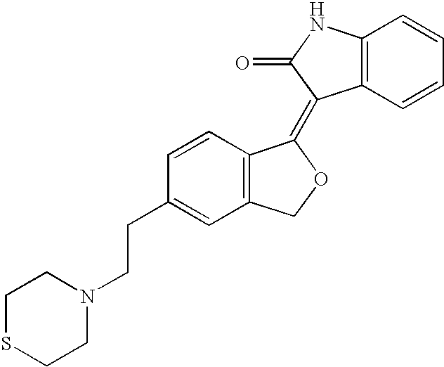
C12=C(C=CC=C1)C(=C1C3=C(CO1)C=C(CCN1CCSCC1)C=C3)C(=O)N2
